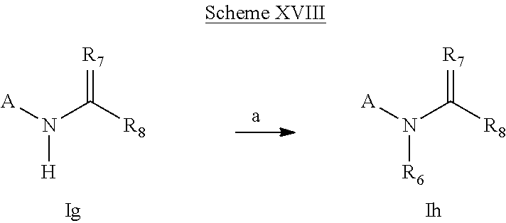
[A]N(C([R8])=[R7])[H].[A]N(C([R8])=[R7])[R6]
